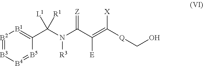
[B2]1=[B3][B4]=[B5]C(C(N(C(C(=C([Q]CO)[X])[E])=[Z])[R3])([L1])[R1])=[B1]1
